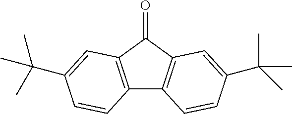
C12=C(C=C(C(C)(C)C)C=C1)C(=O)C1=C2C=CC(C(C)(C)C)=C1
